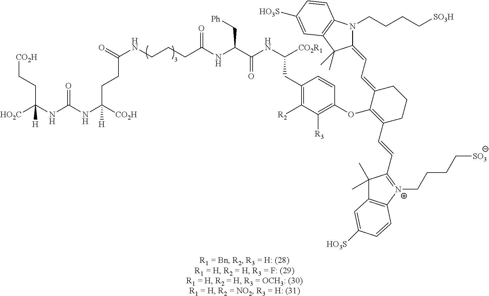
[CO2H]CCC(NC(NC([CO2H])(CCC(NCCCC(NC(C(NC([CO2R1])CC1=C([R2])C([R3])=C(OC2=C(C=CC3=[N+](CCCC[SO3])C4=C(C3(C)C)C=C([HO3S])C=C4)CCCC2=CC=C2N(CCCC[SO3H])C3=C(C2(C)C)C=C([HO3S])C=C3)C=C1)=O)C[Ph])=O)=O)[H])=O)([HO2C])[H]
